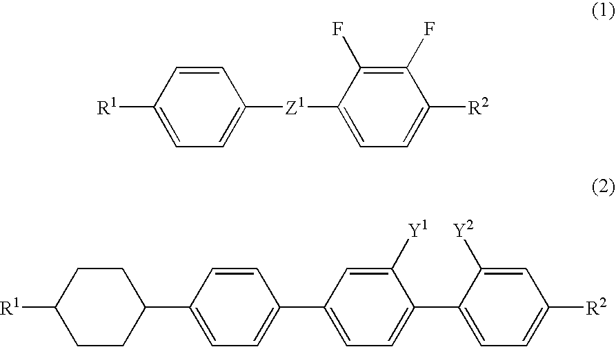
C1([R1])=CC=C([Z1]C2=CC=C([R2])C(F)=C2F)C=C1.[R1]C1CCC(C2=CC=C(C3=CC=C(C4=CC=C([R2])C=C4[Y2])C([Y1])=C3)C=C2)CC1
